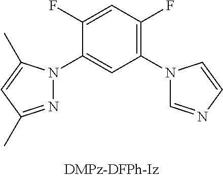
C1(N2C=NC=C2)=C(F)C=C(F)C(N2N=C(C)C=C2C)=C1
